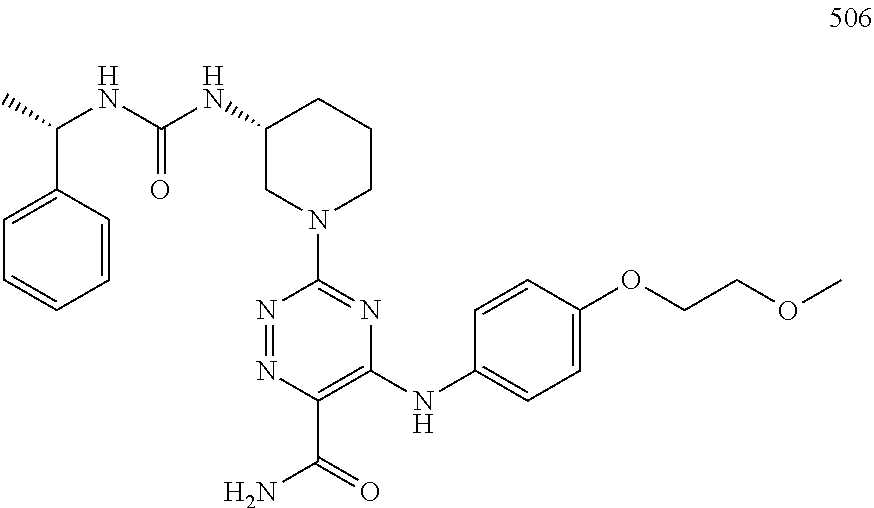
N1=NC(C(=O)N)=C(NC2=CC=C(OCCOC)C=C2)N=C1N1CCCC(NC(NC(C)C2=CC=CC=C2)=O)C1
